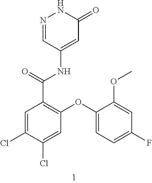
C1=NNC(=O)C=C1NC(C1=C(OC2=CC=C(F)C=C2OC)C=C(Cl)C(Cl)=C1)=O
